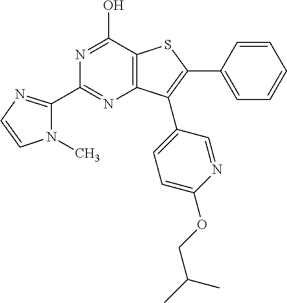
C1(C2=NC3=C(C(O)=N2)SC(C2=CC=CC=C2)=C3C2=CC=C(OCC(C)C)N=C2)=NC=CN1C
